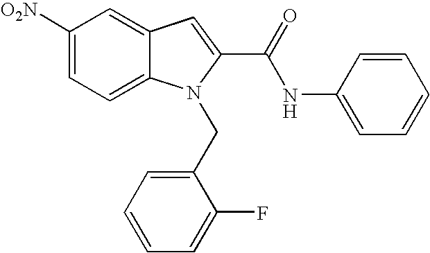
C1([O2N])=CC=C2C(=C1)C=C(C(=O)NC1=CC=CC=C1)N2CC1=CC=CC=C1F
